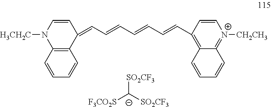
C12=C(C=CC=C1)N([H3CH2C])C=CC2=CC=CC=CC=CC1=C2C(=[N+]([CH2CH3])C=C1)C=CC=C2.[SO2CF3][C-]([F3CO2S])[SO2CF3]
